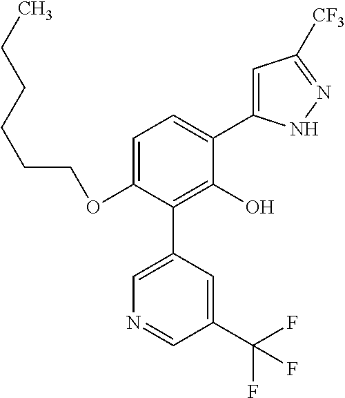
C1(OCCCCCC)=CC=C(C2=CC([CF3])=NN2)C(O)=C1C1=CN=CC(C(F)(F)F)=C1
